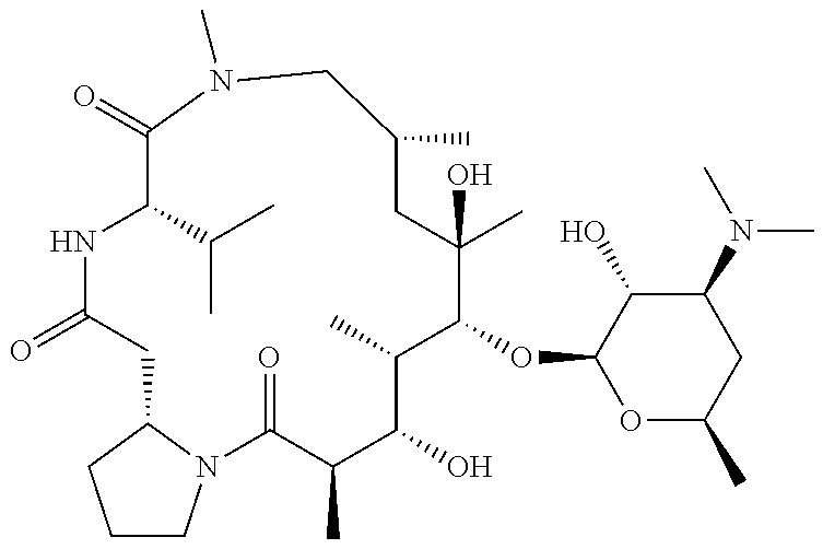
O=C1C(C)C(O)C(C)C(OC2OC(C)CC(N(C)C)C2O)C(C)(O)CC(C)CN(C)C(=O)C(C(C)C)NC(=O)CC2N1CCC2
